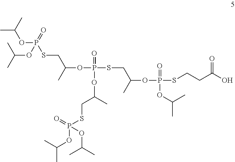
CC(OP(=O)(OC(C)C)SCC(OP(SCC(OP(SCCC(O)=O)(=O)OC(C)C)C)(=O)OC(CSP(=O)(OC(C)C)OC(C)C)C)C)C
